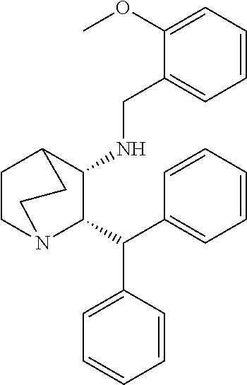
C1(NCC2=CC=CC=C2OC)C(C(C2=CC=CC=C2)C2=CC=CC=C2)N2CCC1CC2
